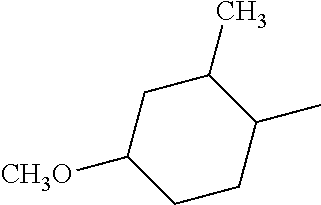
C1CC(C)C(C)CC1[CH3O]
